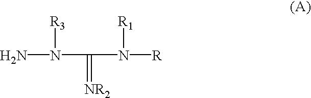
NN(C(N([R])[R1])=[NR2])[R3]
